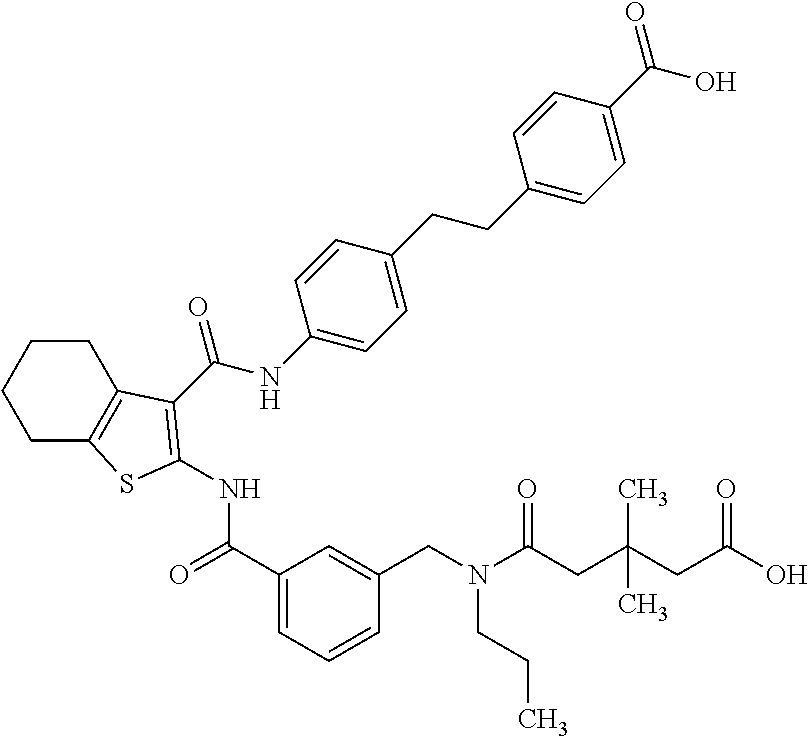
C1(C(=O)NC2=C(C(=O)NC3=CC=C(CCC4=CC=C(C(=O)O)C=C4)C=C3)C3=C(CCCC3)S2)=CC=CC(CN(C(CC(CC(=O)O)(C)C)=O)CCC)=C1
